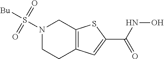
N1(S([Bu])(=O)=O)CCC2=C(C1)SC(C(=O)NO)=C2
